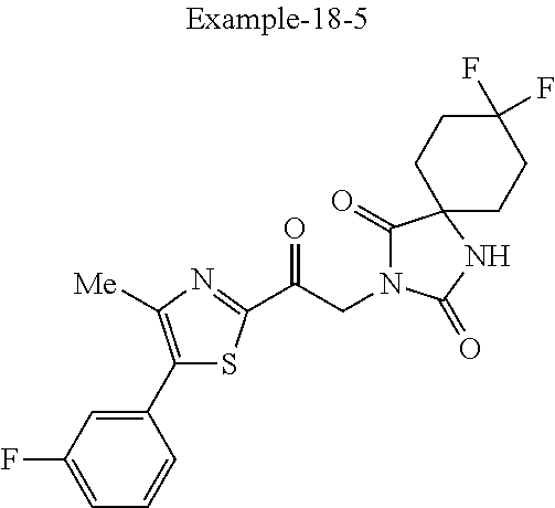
C1=C(F)C=C(C2=C([Me])N=C(C(CN3C(=O)C4(NC3=O)CCC(F)(F)CC4)=O)S2)C=C1
